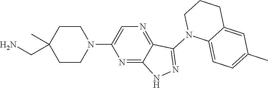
N1(C2=NNC3=NC(N4CCC(C)(CN)CC4)=CN=C23)C2=CC=C(C)C=C2CCC1
